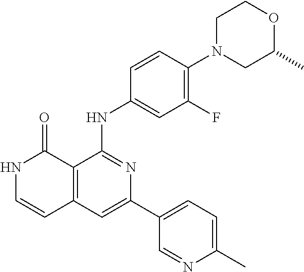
C1=CC(NC2=NC(C3=CC=C(C)N=C3)=CC3=C2C(=O)NC=C3)=CC(F)=C1N1CC(C)OCC1
